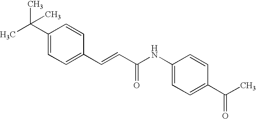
C1(C=CC(=O)NC2=CC=C(C(C)=O)C=C2)=CC=C(C(C)(C)C)C=C1
